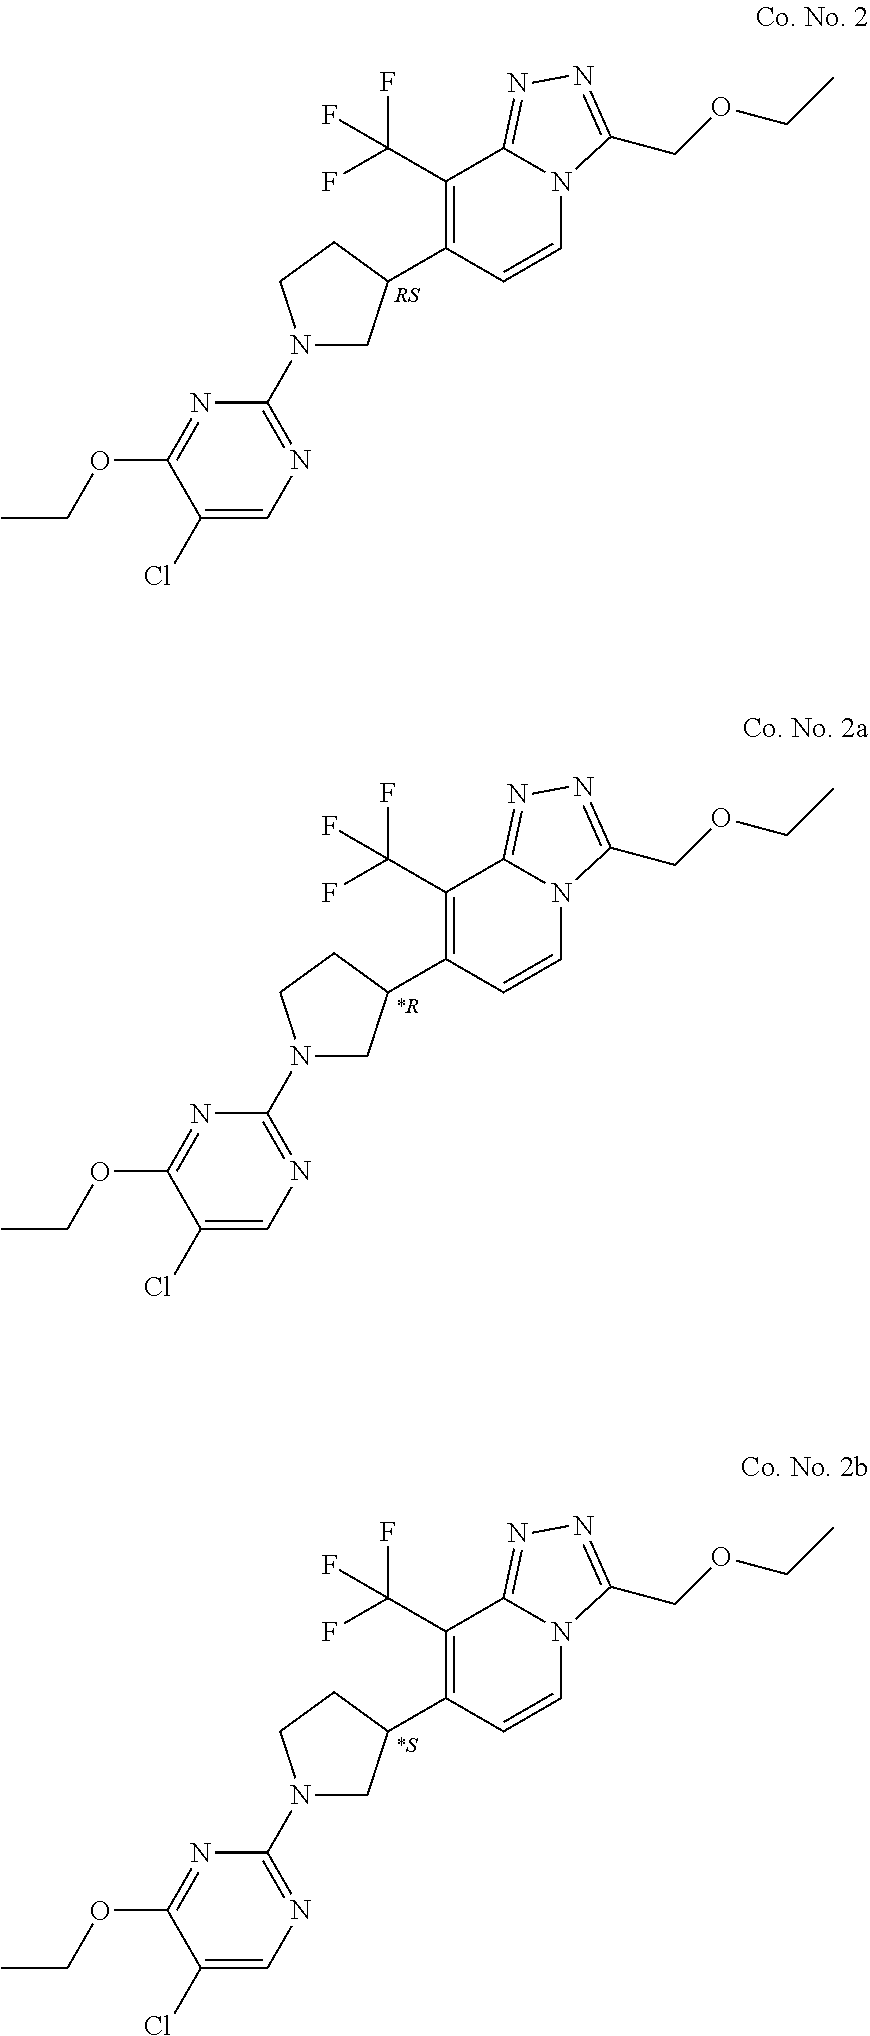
C1(C2CN(C3=NC=C(Cl)C(OCC)=N3)CC2)=C(C(F)(F)F)C2=NN=C(COCC)N2C=C1.C1(C2CN(C3=NC=C(Cl)C(OCC)=N3)CC2)=C(C(F)(F)F)C2=NN=C(COCC)N2C=C1.C1(C2CN(C3=NC=C(Cl)C(OCC)=N3)CC2)=C(C(F)(F)F)C2=NN=C(COCC)N2C=C1
